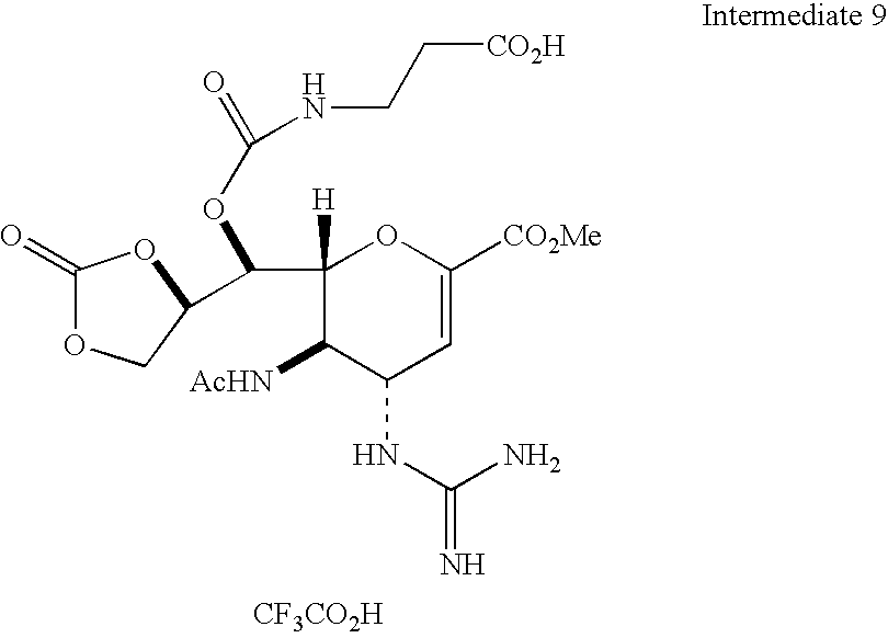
C1([H])(C(C2COC(=O)O2)OC(=O)NCC[CO2H])C([AcHN])C(NC(N)=N)C=C([CO2Me])O1.[CF3CO2H]
